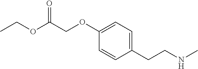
C1(CCNC)=CC=C(OCC(OCC)=O)C=C1
